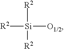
[R2][Si]([O1/2])([R2])[R2]
